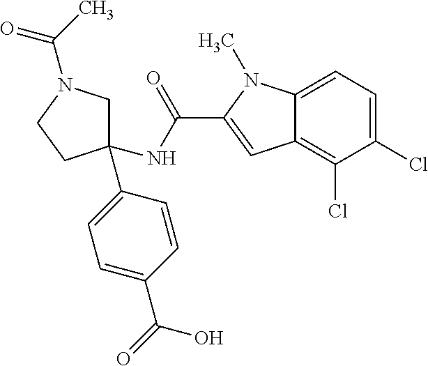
C1(NC(=O)C2=CC3=C(Cl)C(Cl)=CC=C3N2C)(C2=CC=C(C(O)=O)C=C2)CN(C(=O)C)CC1
